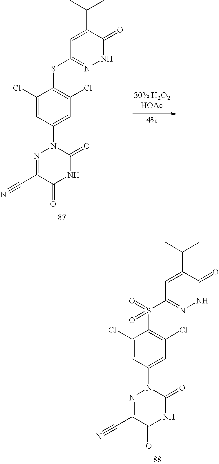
C1(Cl)=CC(N2N=C(C#N)C(=O)NC2=O)=CC(Cl)=C1S(C1=NNC(=O)C(C(C)C)=C1)(=O)=O.C1(Cl)=CC(N2N=C(C#N)C(=O)NC2=O)=CC(Cl)=C1SC1=NNC(=O)C(C(C)C)=C1
